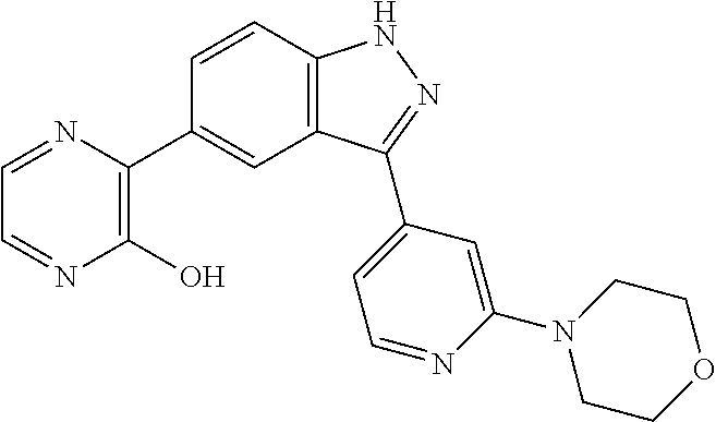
C1=CC2=C(C=C1C1=C(O)N=CC=N1)C(C1=CC=NC(N3CCOCC3)=C1)=NN2
